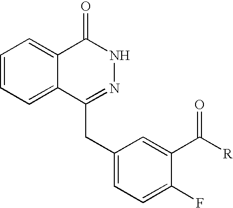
C1=CC=C2C(=C1)C(=O)NN=C2CC1=CC=C(F)C(C(=O)[R])=C1
